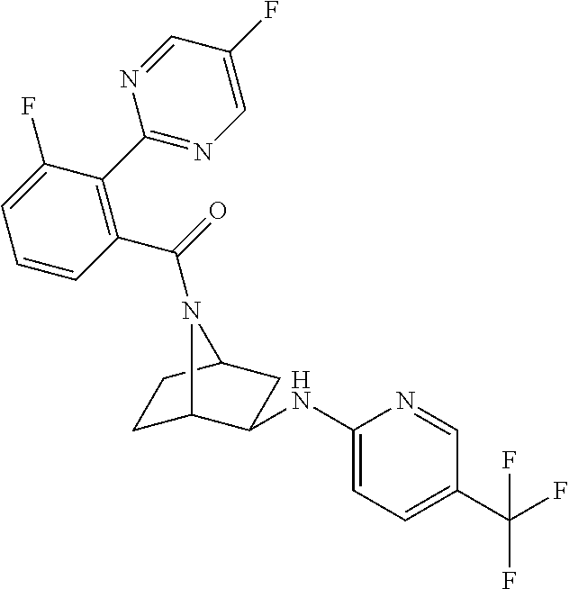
C1C2N(C(=O)C3=C(C4=NC=C(F)C=N4)C(F)=CC=C3)C(CC2NC2=CC=C(C(F)(F)F)C=N2)C1
